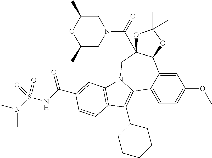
C1=C2C(=CC=C1OC)C1=C(C3CCCCC3)C3=C(N1CC1(C(=O)N4CC(C)OC(C)C4)C2OC(C)(C)O1)C=C(C(NS(N(C)C)(=O)=O)=O)C=C3
